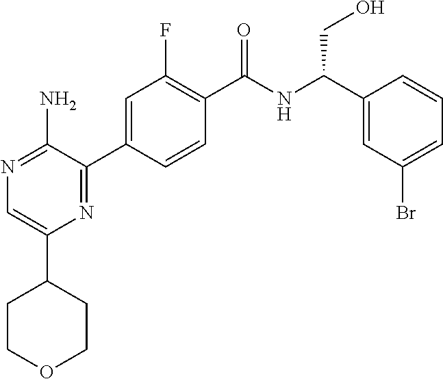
N1=C(N)C(C2=CC(F)=C(C(NC(C3=CC(Br)=CC=C3)CO)=O)C=C2)=NC(C2CCOCC2)=C1
